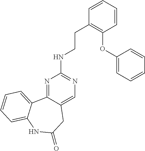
N1=C2C(=CN=C1NCCC1=C(OC3=CC=CC=C3)C=CC=C1)CC(=O)NC1=CC=CC=C21
